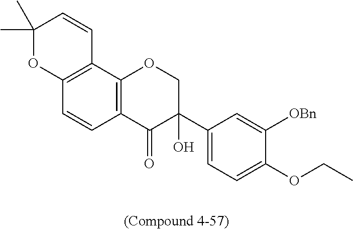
C1(C)(C)OC2=C(C=C1)C1=C(C=C2)C(=O)C(C2=CC=C(OCC)C([OBn])=C2)(O)CO1
